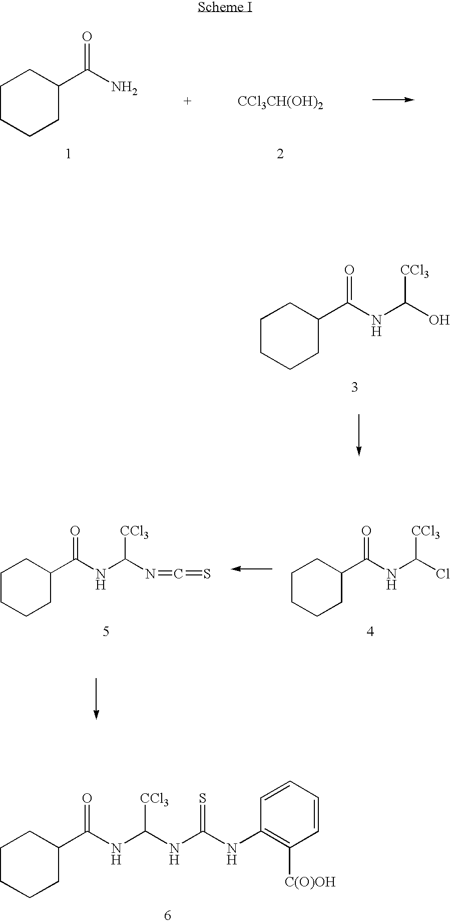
C1CCCC(C(N)=O)C1.[CCl3CH(OH)2].C1CCCC(C(NC(O)[CCl3])=O)C1.C1CCCC(C(NC(N=C=S)[CCl3])=O)C1.C1CCCC(C(NC(Cl)[CCl3])=O)C1.C1CCCC(C(NC(NC(NC2=C([C(O)OH])C=CC=C2)=S)[CCl3])=O)C1
